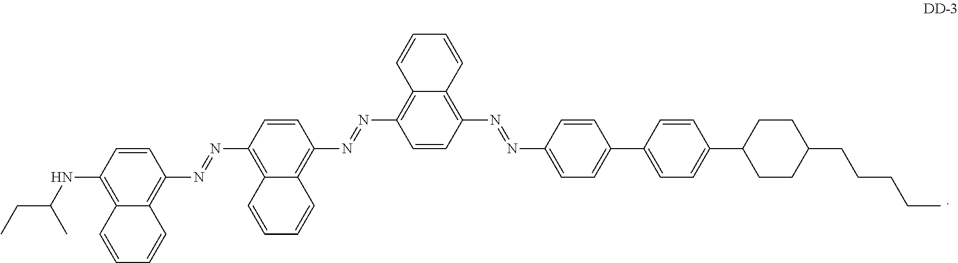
C1=CC(N=NC2=C3C(=C(N=NC4=C5C=CC=CC5=C(N=NC5=CC=C(C6=CC=C(C7CCC(CCCCC)CC7)C=C6)C=C5)C=C4)C=C2)C=CC=C3)=C2C(=C1NC(CC)C)C=CC=C2
